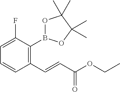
C1(C=CC(OCC)=O)=C(B2OC(C)(C)C(C)(C)O2)C(F)=CC=C1
